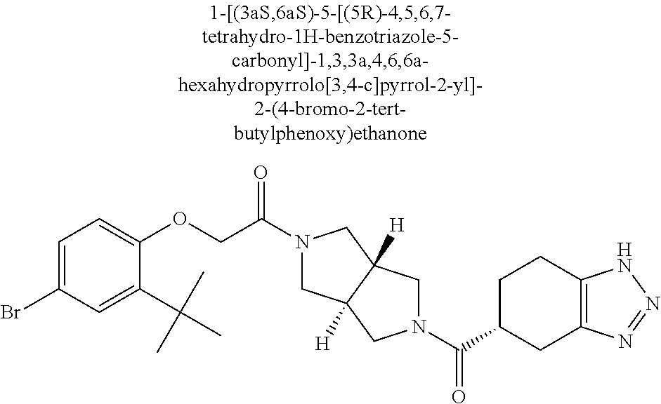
C(C1CC2=C(CC1)NN=N2)(=O)N1CC2([H])CN(C(=O)COC3=CC=C(Br)C=C3C(C)(C)C)CC2([H])C1
